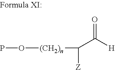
PO[(CH2)n]C([Z])C([H])=O
